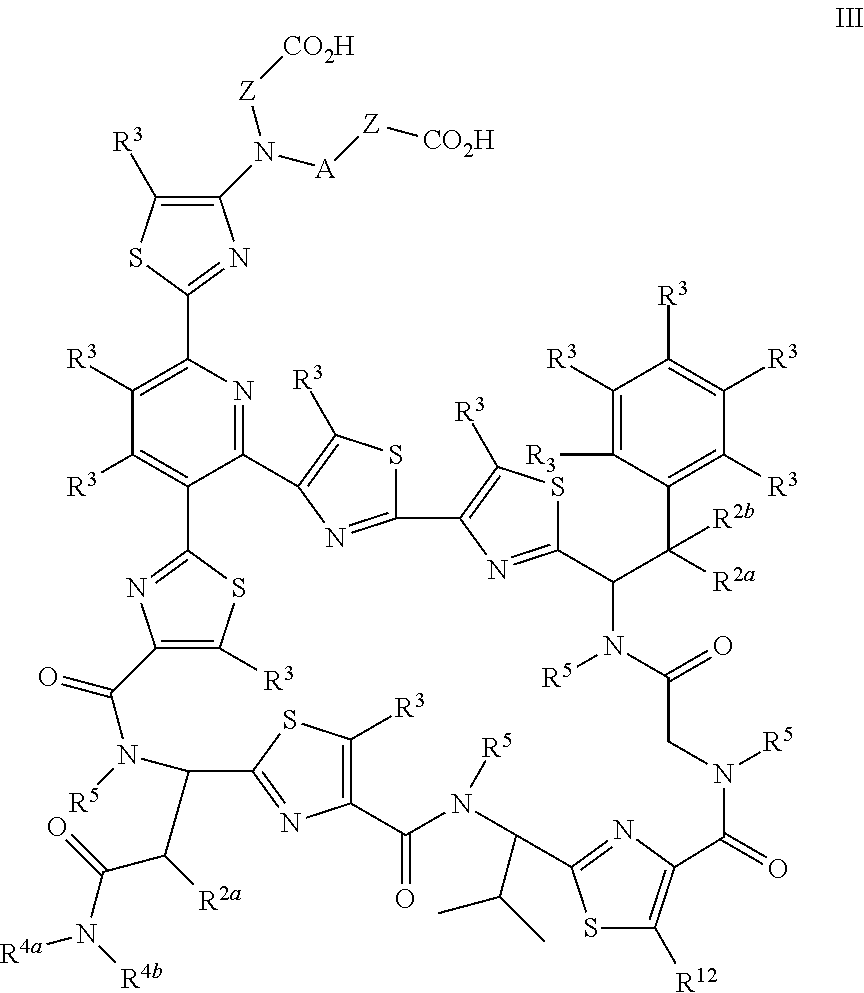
C1(N([A][Z][CO2H])[Z][CO2H])=C([R3])SC(C2=C([R3])C([R3])=C3C(=N2)C2=C([R3])SC(=N2)C2=C([R3])SC(=N2)C(C(C2=C([R3])C([R3])=C([R3])C([R3])=C2[R3])([R2a])[R2b])N([R5])C(=O)CN([R5])C(=O)C2=C([R12])SC(=N2)C(C(C)C)N([R5])C(=O)C2=C([R3])SC(=N2)C(C(C(N([R4b])[R4a])=O)[R2a])N([R5])C(=O)C2=C([R3])SC3=N2)=N1
